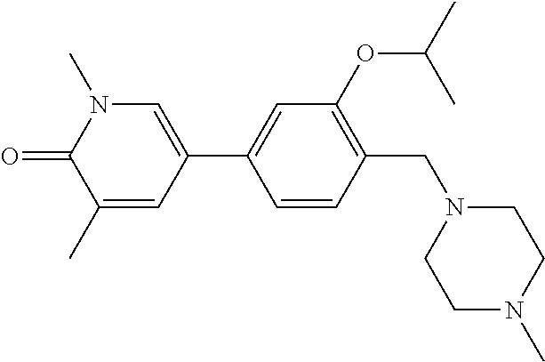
C1=CC(CN2CCN(C)CC2)=C(OC(C)C)C=C1C1=CN(C)C(=O)C(C)=C1
